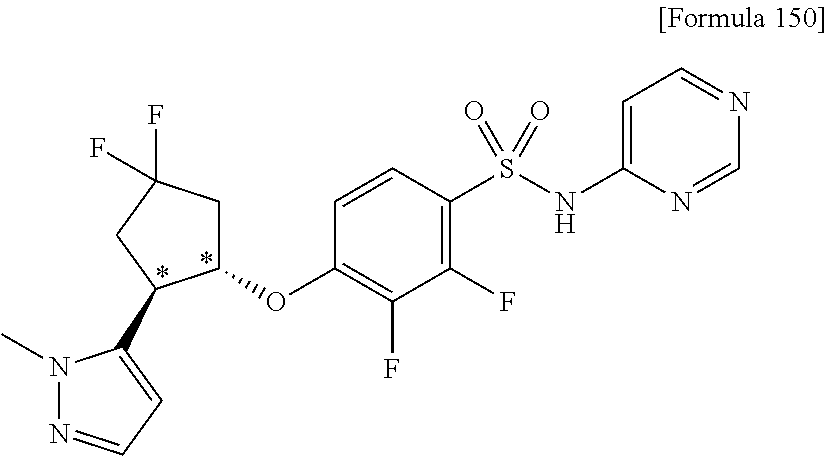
C1(OC2=C(F)C(F)=C(S(NC3=CC=NC=N3)(=O)=O)C=C2)CC(F)(F)CC1C1=CC=NN1C
